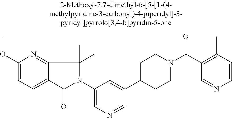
C1(OC)=CC=C2C(=N1)C(C)(C)N(C1=CN=CC(C3CCN(C(C4=C(C)C=CN=C4)=O)CC3)=C1)C2=O
